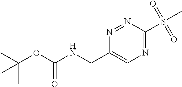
C(OC(NCC1=CN=C(S(C)(=O)=O)N=N1)=O)(C)(C)C
